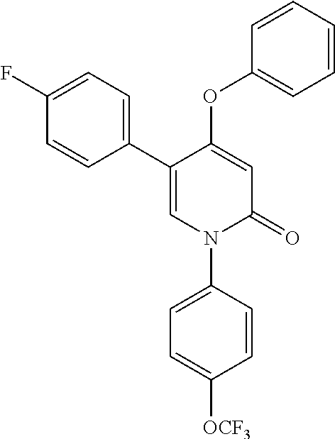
C1=C(OC2=CC=CC=C2)C(C2=CC=C(F)C=C2)=CN(C2=CC=C([OCF3])C=C2)C1=O
